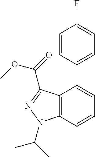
C1=CC(C2=CC=CC3=C2C(C(=O)OC)=NN3C(C)C)=CC=C1F
